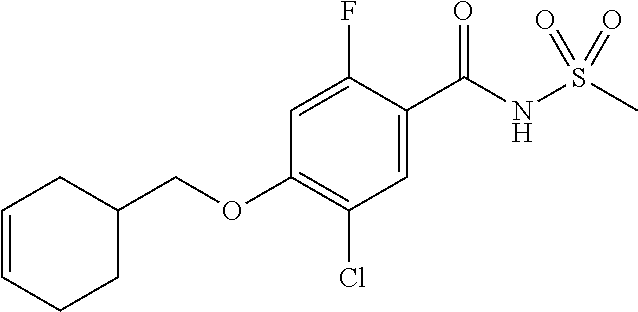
C1=C(F)C(C(NS(C)(=O)=O)=O)=CC(Cl)=C1OCC1CC=CCC1
